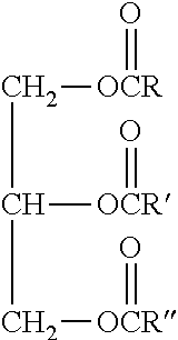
C(C(C[OCR]=O)[OCR]=O)[OCR]=O
